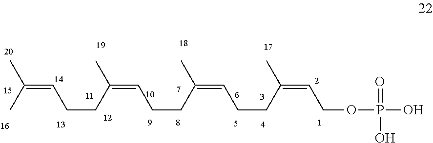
CC(=CCCC(C)=CCCC(=CCCC(C)=CCOP(=O)(O)O)C)C
